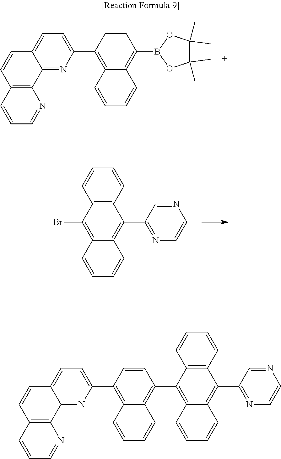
C12=NC(C3=C4C(=C(B5OC(C)(C)C(C)(C)O5)C=C3)C=CC=C4)=CC=C1C=CC1=C2N=CC=C1.C12=C(C=CC=C1)C(C1=NC=CN=C1)=C1C(=C2Br)C=CC=C1.C12=NC(C3=C4C(=C(C5=C6C(=C(C7=NC=CN=C7)C7=C5C=CC=C7)C=CC=C6)C=C3)C=CC=C4)=CC=C1C=CC1=C2N=CC=C1
